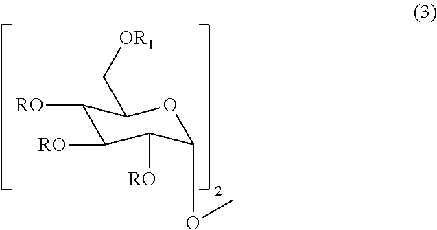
C1([RO])C([RO])C([RO])C(OC)OC1C[OR1]
